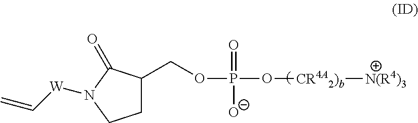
C1C(COP(=O)([O-])O[CR4A2)b][N(R4)3])C(=O)N([W]C=C)C1
